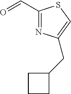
C(C1=NC(CC2CCC2)=CS1)=O
